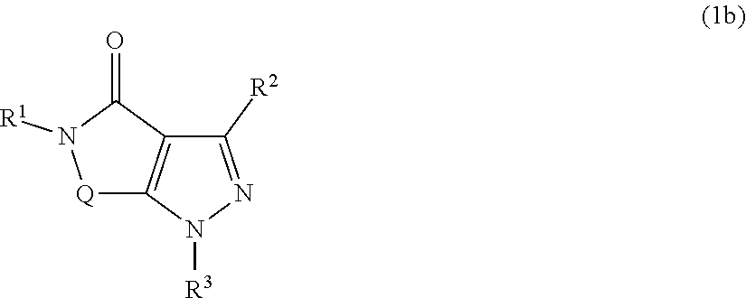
O=C1N([R1])[Q]C2=C1C([R2])=NN2[R3]
